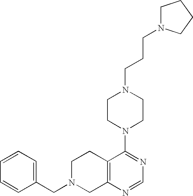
C1=CC=C(CN2CC3=C(CC2)C(N2CCN(CCCN4CCCC4)CC2)=NC=N3)C=C1
